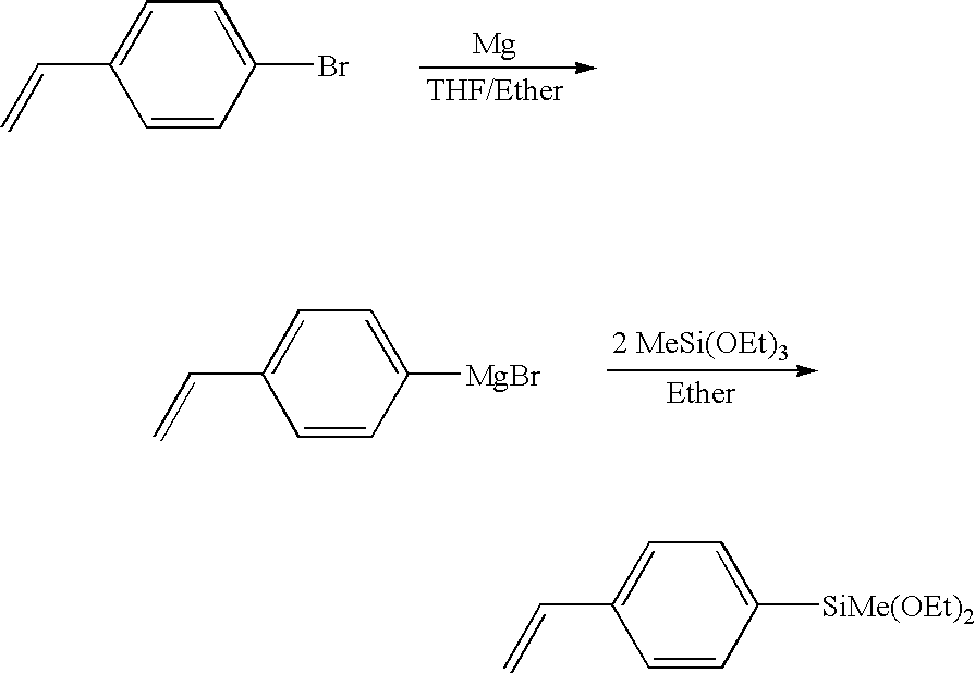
[Mg].C1=CC(Br)=CC=C1C=C.[2 MeSi(OEt)3].C1=CC([MgBr])=CC=C1C=C.C1=CC([SiMe(OEt)2])=CC=C1C=C
